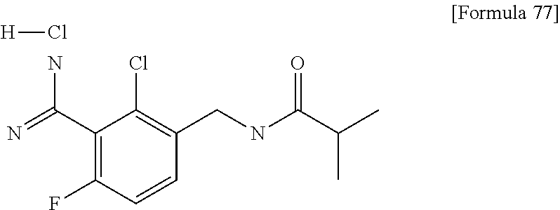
C1(C(=N)N)=C(F)C=CC(CNC(C(C)C)=O)=C1Cl.[H]Cl
